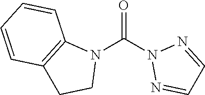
O=C(N1N=CC=N1)N1C2=C(CC1)C=CC=C2
